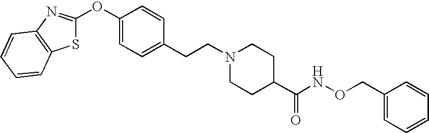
S1C(OC2=CC=C(CCN3CCC(C(NOCC4=CC=CC=C4)=O)CC3)C=C2)=NC2=C1C=CC=C2
